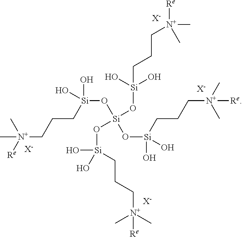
[Si](O[Si](O[Si](O)(O)CCC[N+]([Re])(C)C)(O[Si](O)(CCC[N+](C)(C)[Re])O)O[Si](CCC[N+](C)(C)[Re])(O)O)(CCC[N+](C)([Re])C)(O)O.[X-].[X-].[X-].[X-]
